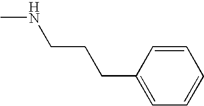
CNCCCC1=CC=CC=C1
